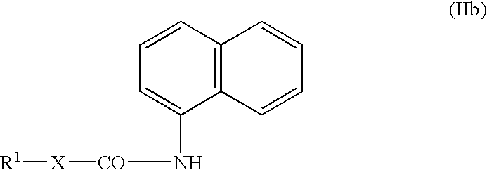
C1=CC2=C(C(N[CO][X][R1])=C1)C=CC=C2
